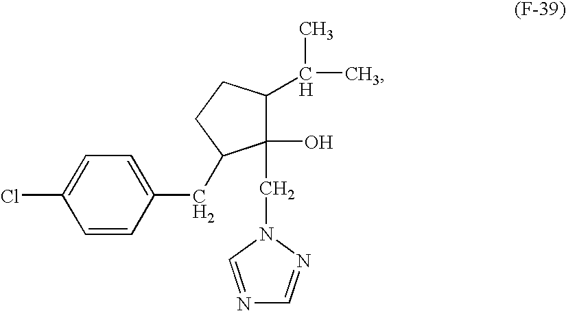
C1=CC(CC2C(O)(CN3C=NC=N3)C(C(C)C)CC2)=CC=C1Cl
